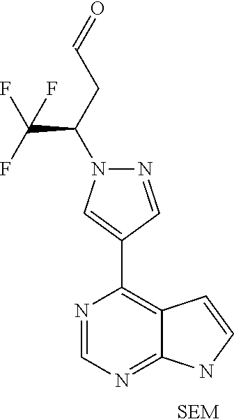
N1=CN=C2C(=C1C1=CN(C(CC=O)C(F)(F)F)N=C1)C=CN2.[SEM]
